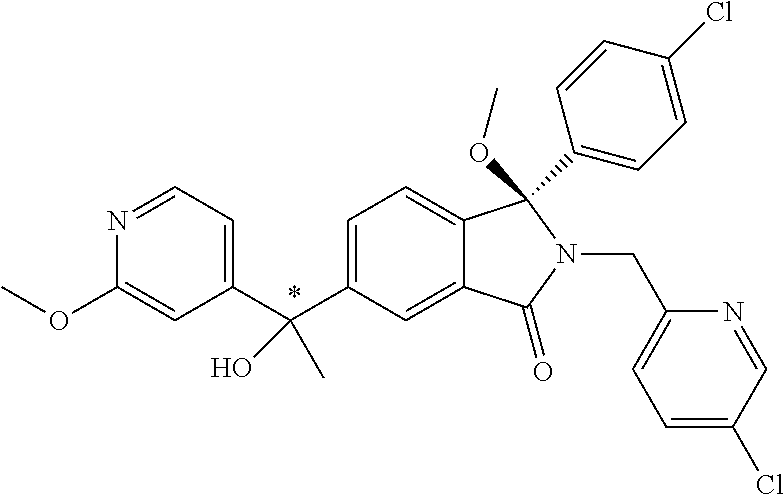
C1=C(C(C2=CC=NC(OC)=C2)(C)O)C=C2C(=C1)C(C1=CC=C(Cl)C=C1)(OC)N(CC1=CC=C(Cl)C=N1)C2=O
